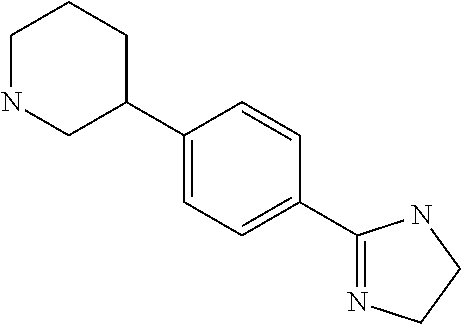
C1(C2CNCCC2)=CC=C(C2=NCCN2)C=C1
